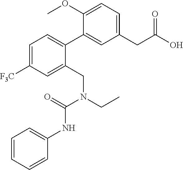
C1=C([F3C])C=C(CN(CC)C(=O)NC2=CC=CC=C2)C(C2=CC(CC(O)=O)=CC=C2OC)=C1
